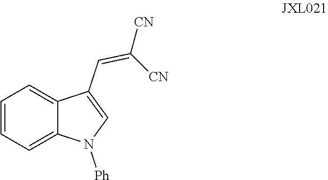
C1=C2C(C=C([CN])[CN])=CN([Ph])C2=CC=C1
